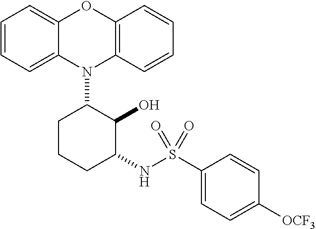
C1=CC=C2C(=C1)OC1=C(N2C2CCCC(NS(C3=CC=C([OCF3])C=C3)(=O)=O)C2O)C=CC=C1
